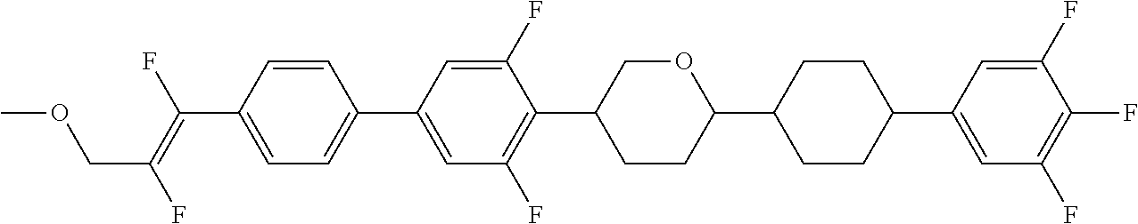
C1=CC(C(=C(F)COC)F)=CC=C1C1=CC(F)=C(C2CCC(C3CCC(C4=CC(F)=C(F)C(F)=C4)CC3)OC2)C(F)=C1
